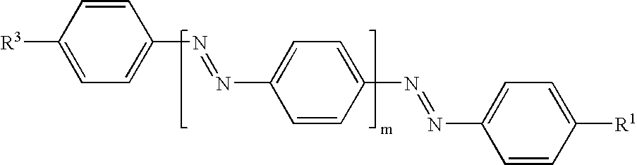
[R3]C1=CC=C(N=NC2=CC=C(N=NC3=CC=C([R1])C=C3)C=C2)C=C1
